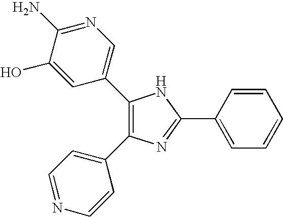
C1(C2=CN=C(N)C(O)=C2)=C(C2=CC=NC=C2)N=C(C2=CC=CC=C2)N1
